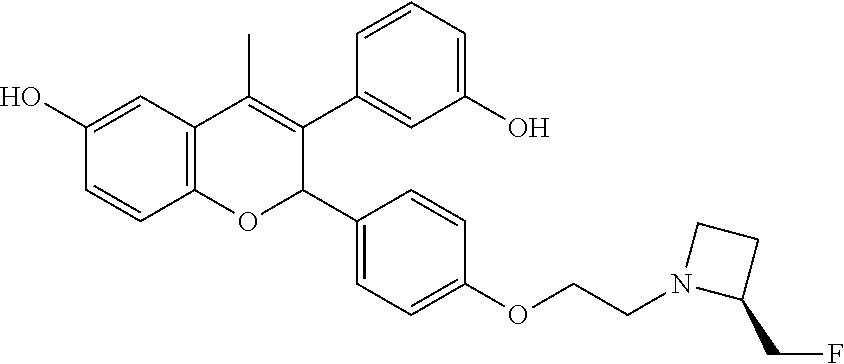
C12=C(C=C(O)C=C1)C(C)=C(C1=CC(O)=CC=C1)C(C1=CC=C(OCCN3CCC3CF)C=C1)O2
